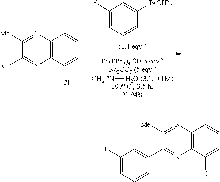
C1(F)=CC=CC([B(OH)2])=C1.C1([Me])=NC2=C(C(Cl)=CC=C2)N=C1Cl.[CH3CN]O.C1([Me])=NC2=C(N=C1C1=CC(F)=CC=C1)C(Cl)=CC=C2
